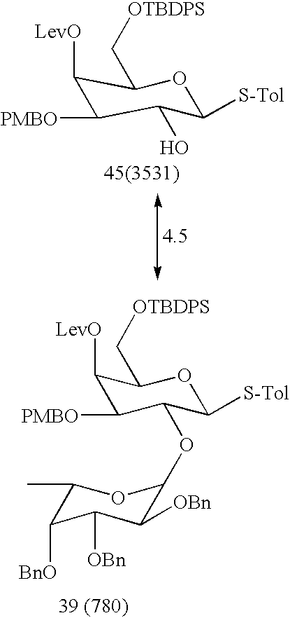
C1([LevO])C([PMBO])C(O)C([S-Tol])OC1C[OTBDPS].[LevO]C1C([PMBO])C(OC2C([OBn])C([OBn])C([BnO])C(C)O2)C([S-Tol])OC1C[OTBDPS]
